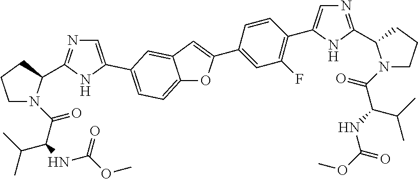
C12=CC=C(C3=CN=C(C4N(C(C(NC(OC)=O)C(C)C)=O)CCC4)N3)C=C1C=C(C1=CC(F)=C(C3=CN=C(C4N(C(=O)C(NC(OC)=O)C(C)C)CCC4)N3)C=C1)O2
